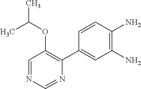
C1(C2=C(OC(C)C)C=NC=N2)=CC(N)=C(N)C=C1
